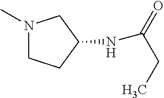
N1(C)CCC(NC(=O)CC)C1
